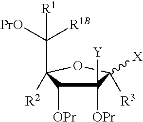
C1([Y])([OPr])C([OPr])C([R2])(C([PrO])([R1B])[R1])OC1([X])[R3]
